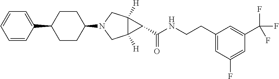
C12([H])C([H])(CN(C3CCC(C4=CC=CC=C4)CC3)C1)C2C(NCCC1=CC(F)=CC(C(F)(F)F)=C1)=O
